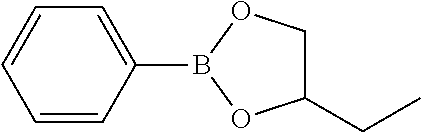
C1=CC(B2OCC(CC)O2)=CC=C1
